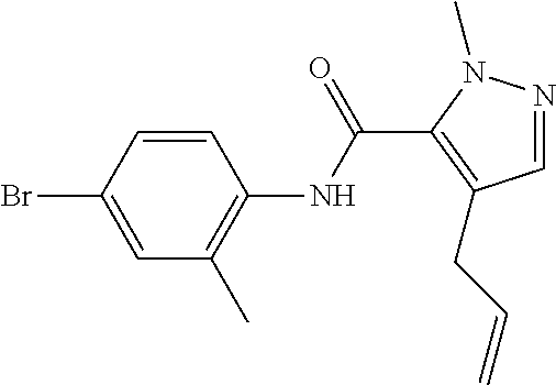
C1=CC(Br)=CC(C)=C1NC(C1=C(CC=C)C=NN1C)=O
